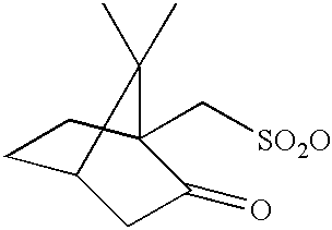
C1C2CC(=O)C(C[SO2O])(C1)C2(C)C
